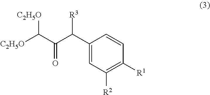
C([C2H5O])(C(C(C1=CC([R2])=C([R1])C=C1)[R3])=O)[C2H5O]
